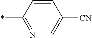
C1=CC(*)=NC=C1[CN]
